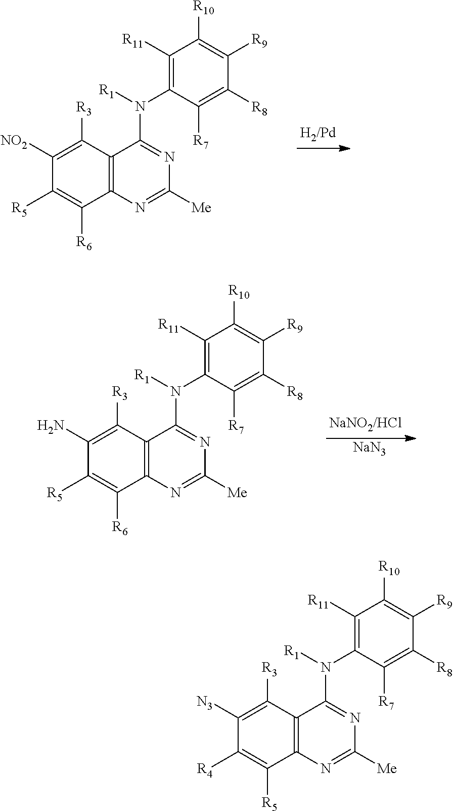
C12=C(C([R3])=C([NO2])C([R5])=C1[R6])C(N(C1=C([R11])C([R10])=C([R9])C([R8])=C1[R7])[R1])=NC([Me])=N2.C12=C(C([R3])=C(N)C([R5])=C1[R6])C(N(C1=C([R11])C([R10])=C([R9])C([R8])=C1[R7])[R1])=NC([Me])=N2.[NaN3].C12=C(C([R3])=C([N3])C([R4])=C1[R5])C(N(C1=C([R11])C([R10])=C([R9])C([R8])=C1[R7])[R1])=NC([Me])=N2
